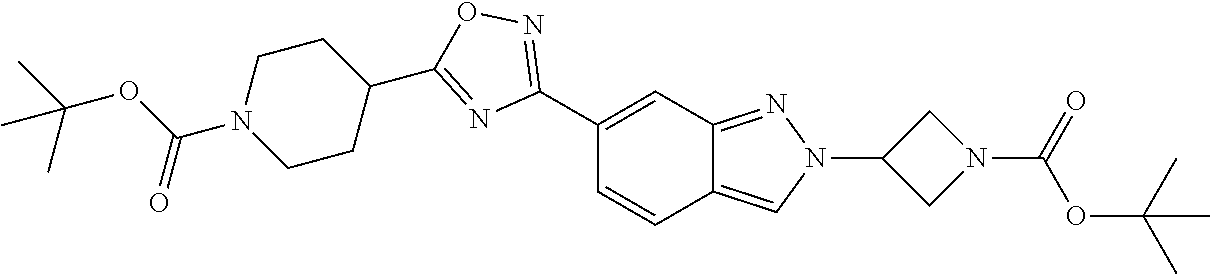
C1(C2=NOC(C3CCN(C(OC(C)(C)C)=O)CC3)=N2)=CC2=NN(C3CN(C(=O)OC(C)(C)C)C3)C=C2C=C1
